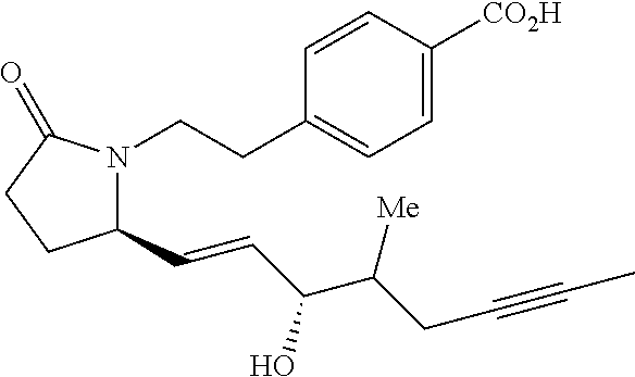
C1(C=CC(O)C([Me])CC#CC)N(CCC2=CC=C([CO2H])C=C2)C(=O)CC1
